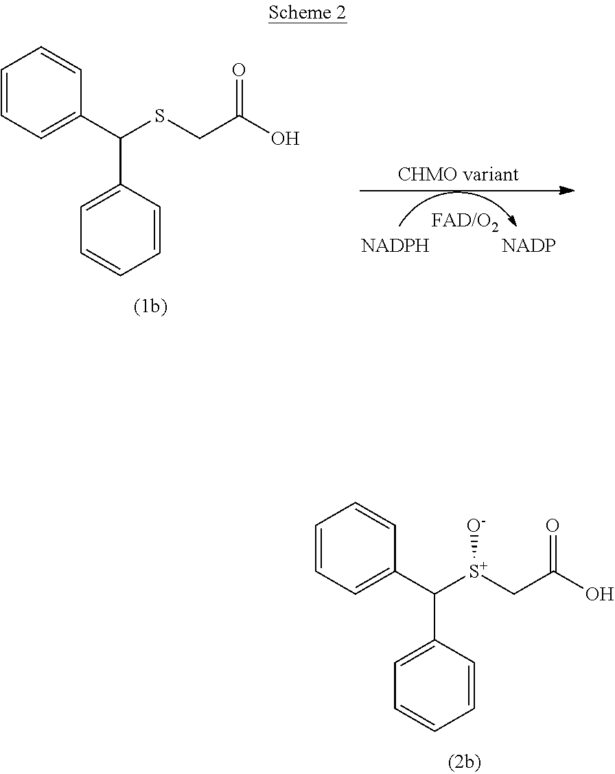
C1=CC=C(C(C2=CC=CC=C2)[S+](CC(O)=O)[O-])C=C1.C1=CC=C(C(C2=CC=CC=C2)SCC(O)=O)C=C1
